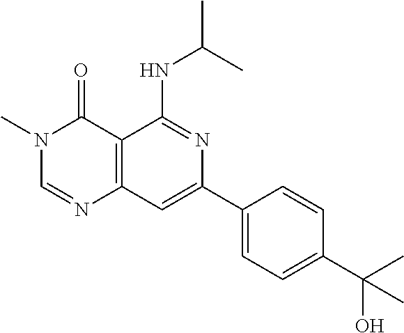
C12=C(C=C(C3=CC=C(C(C)(C)O)C=C3)N=C1NC(C)C)N=CN(C)C2=O
